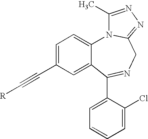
C1=C(C#C[R])C=C2C(=C1)N1C(C)=NN=C1CN=C2C1=CC=CC=C1Cl
